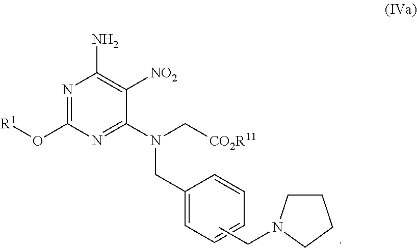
C1(CN(C[CO2R11])C2=NC(O[R1])=NC(N)=C2[NO2])=CC=CC=C1.CCN1CCCC1
